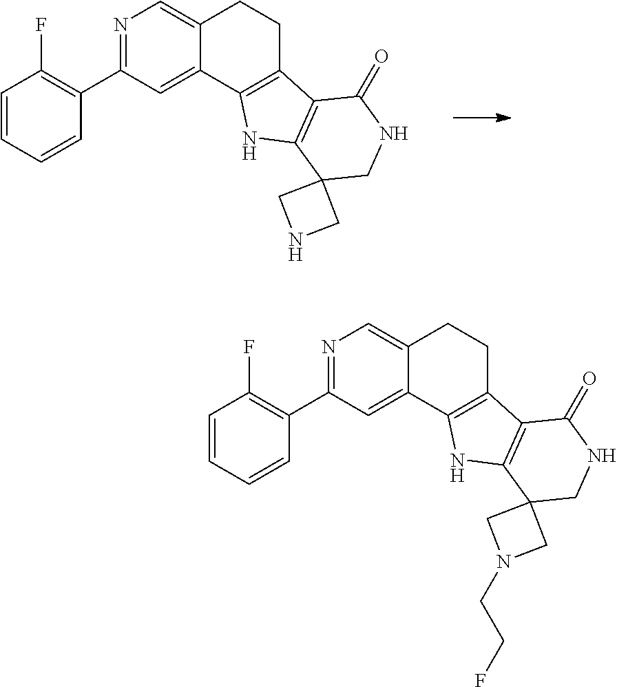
C1=CC=CC(C2=NC=C3C(=C2)C2=C(CC3)C3=C(N2)C2(CNC3=O)CNC2)=C1F.C1=CC=CC(C2=NC=C3C(=C2)C2=C(CC3)C3=C(N2)C2(CNC3=O)CN(CCF)C2)=C1F
